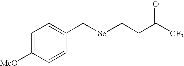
C1=C([MeO])C=CC(C[Se]CCC([CF3])=O)=C1
